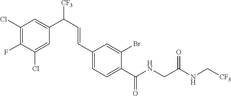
C1(Cl)=CC(C(C=CC2=CC=C(C(NCC(NC[CF3])=O)=O)C(Br)=C2)[CF3])=CC(Cl)=C1F
